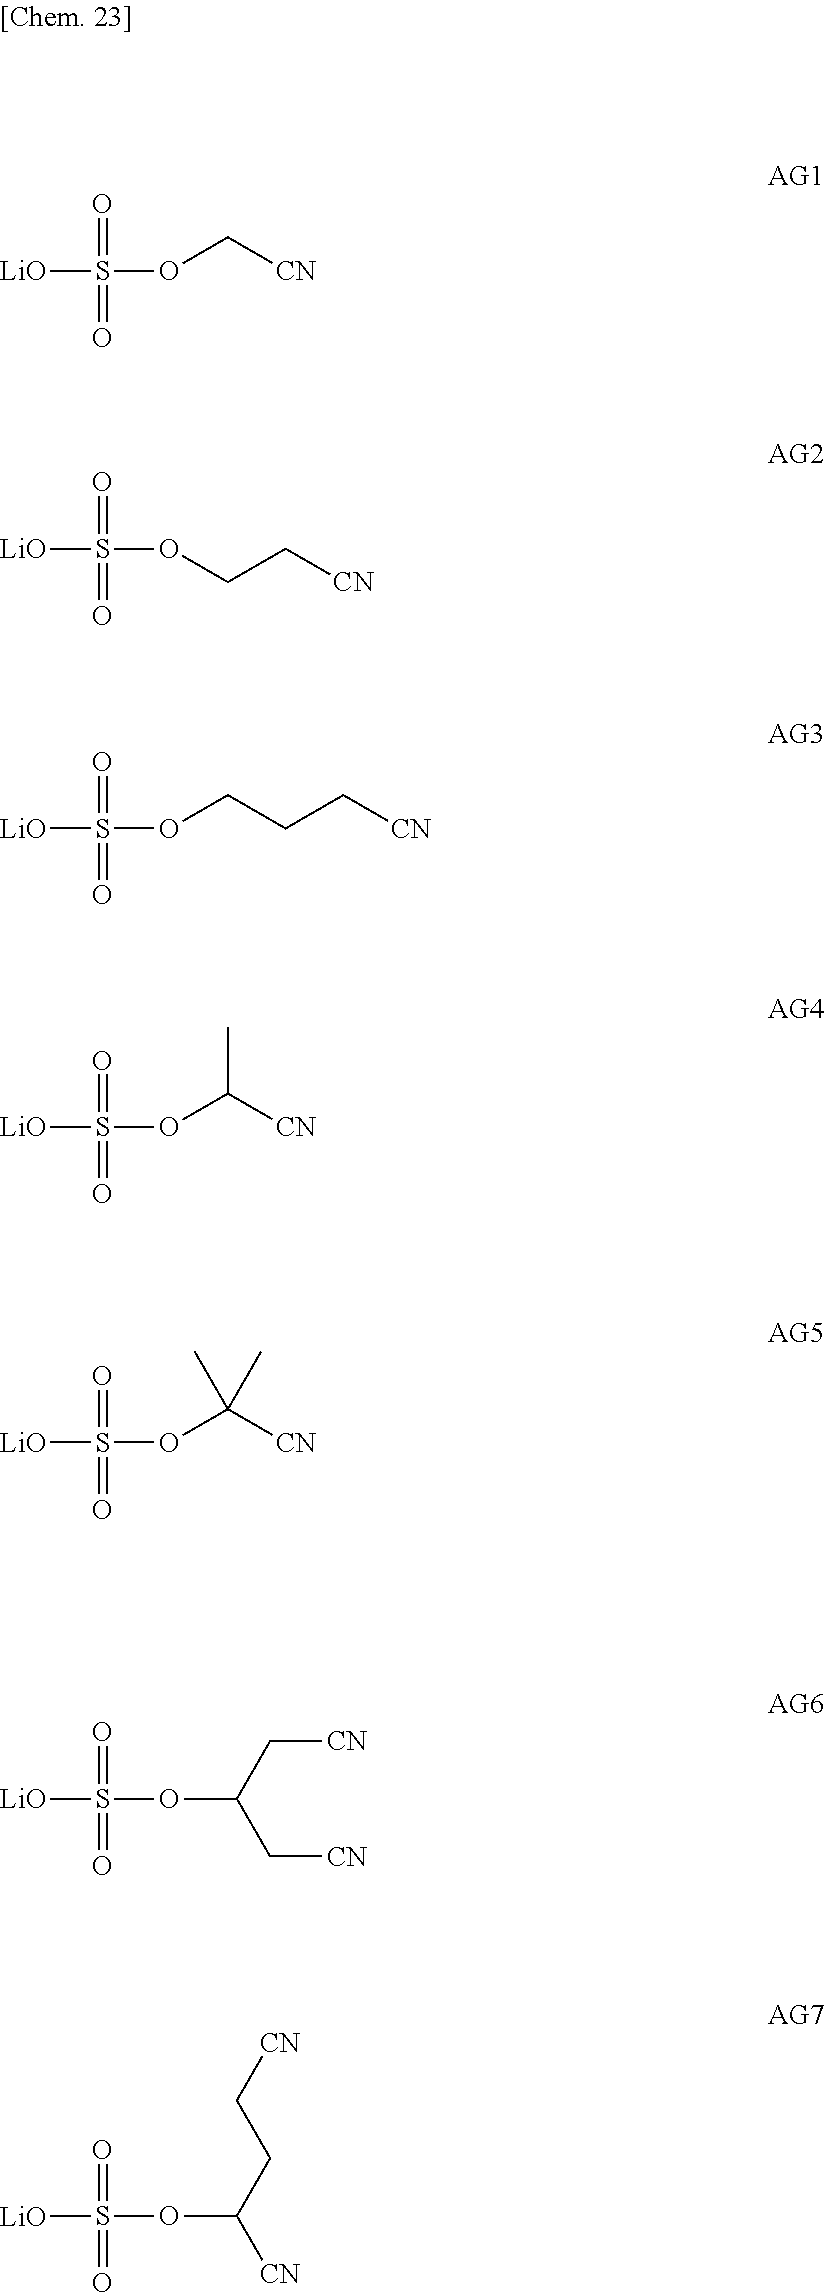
[LiO]S(OC[CN])(=O)=O.[LiO]S(OCC[CN])(=O)=O.[LiO]S(OCCC[CN])(=O)=O.[LiO]S(OC([CN])C)(=O)=O.[LiO]S(OC([CN])(C)C)(=O)=O.[LiO]S(OC(C[CN])C[CN])(=O)=O.[LiO]S(OC([CN])CC[CN])(=O)=O
